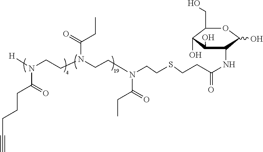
[H]N(CCN(CCN(CCSCCC(NC1C(O)C(O)C(CO)OC1O)=O)C(=O)CC)C(=O)CC)C(=O)CCCC#C
